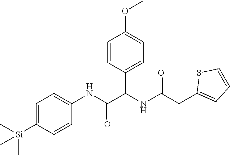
C1=C([Si](C)(C)C)C=CC(NC(=O)C(NC(CC2=CC=CS2)=O)C2=CC=C(OC)C=C2)=C1
